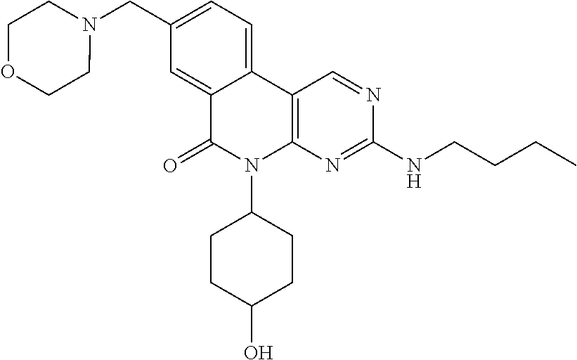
C12=C(N=C(NCCCC)N=C1)N(C1CCC(O)CC1)C(=O)C1=CC(CN3CCOCC3)=CC=C21
